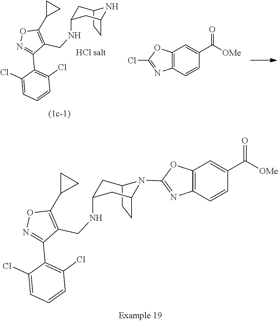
C12CCC(CC(NCC3=C(C4CC4)ON=C3C3=C(Cl)C=CC=C3Cl)C1)N2.C12=C(N=C(Cl)O1)C=CC(C(=O)[OMe])=C2.C12=C(C=CC(C(=O)[OMe])=C1)N=C(N1C3CCC1CC(NCC1=C(C4CC4)ON=C1C1=C(Cl)C=CC=C1Cl)C3)O2
